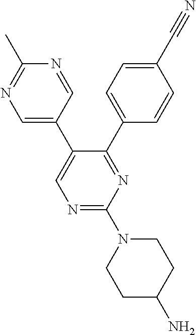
N1=C(N2CCC(N)CC2)N=C(C2=CC=C(C#N)C=C2)C(C2=CN=C(C)N=C2)=C1
